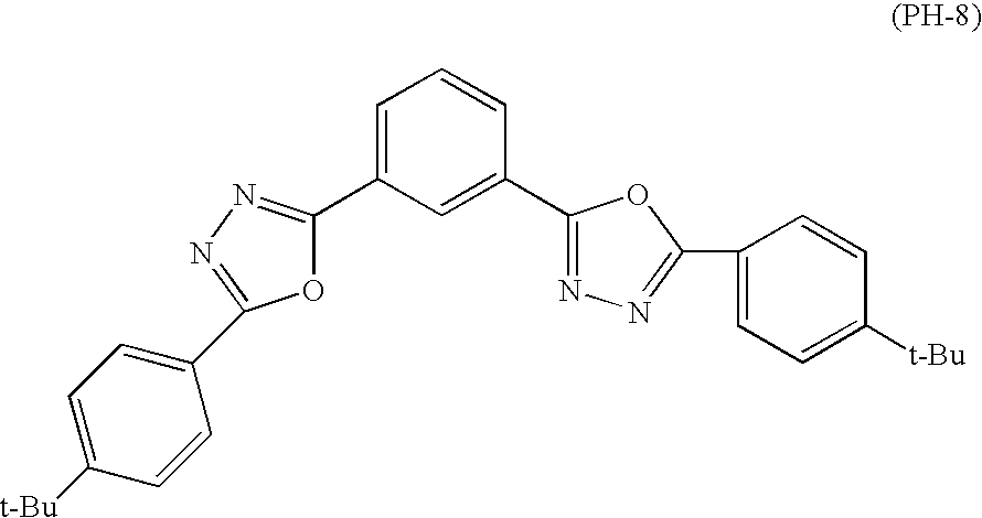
O1C(C2=CC=CC(C3=NN=C(C4=CC=C([t-Bu])C=C4)O3)=C2)=NN=C1C1=CC=C([t-Bu])C=C1
